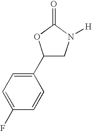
C1=C(F)C=CC(C2CN([H])C(=O)O2)=C1
